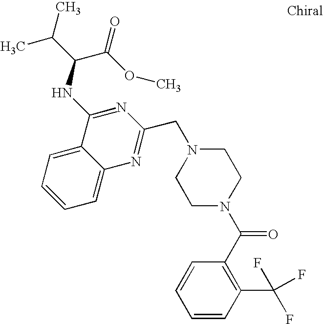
C1=C2C(=CC=C1)C(NC(C(C)C)C(OC)=O)=NC(CN1CCN(C(C3=C(C(F)(F)F)C=CC=C3)=O)CC1)=N2
